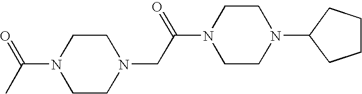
N1(CC(N2CCN(C3CCCC3)CC2)=O)CCN(C(C)=O)CC1
